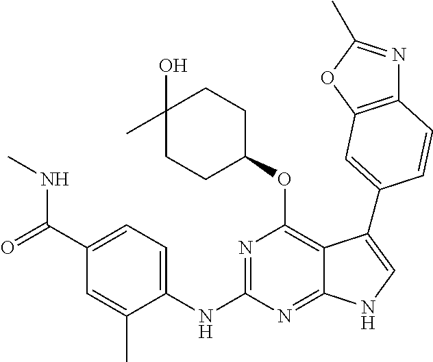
N(C1=NC(OC2CCC(O)(C)CC2)=C2C(=N1)NC=C2C1=CC2=C(N=C(C)O2)C=C1)C1=CC=C(C(=O)NC)C=C1C
